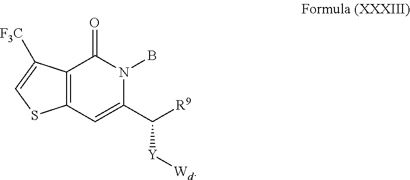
C12=C(C=C(C([Y][Wd])[R9])N(B)C1=O)SC=C2[F3C]
